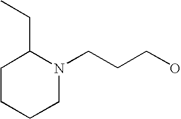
C(CCO)N1C(CC)CCCC1
